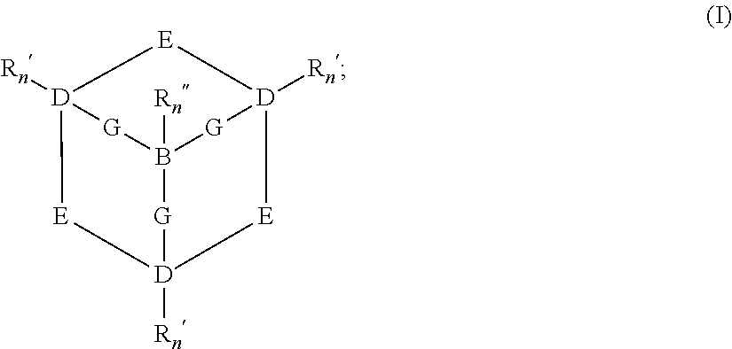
B12([Rn])[G][D]3([Rn])[E][D]([Rn])([G]1)[E][D]([Rn])([G]2)[E]3
